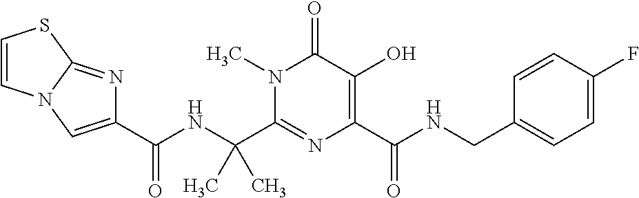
CC(C1=NC(C(NCC2=CC=C(F)C=C2)=O)=C(O)C(=O)N1C)(NC(=O)C1=CN2C(=N1)SC=C2)C
